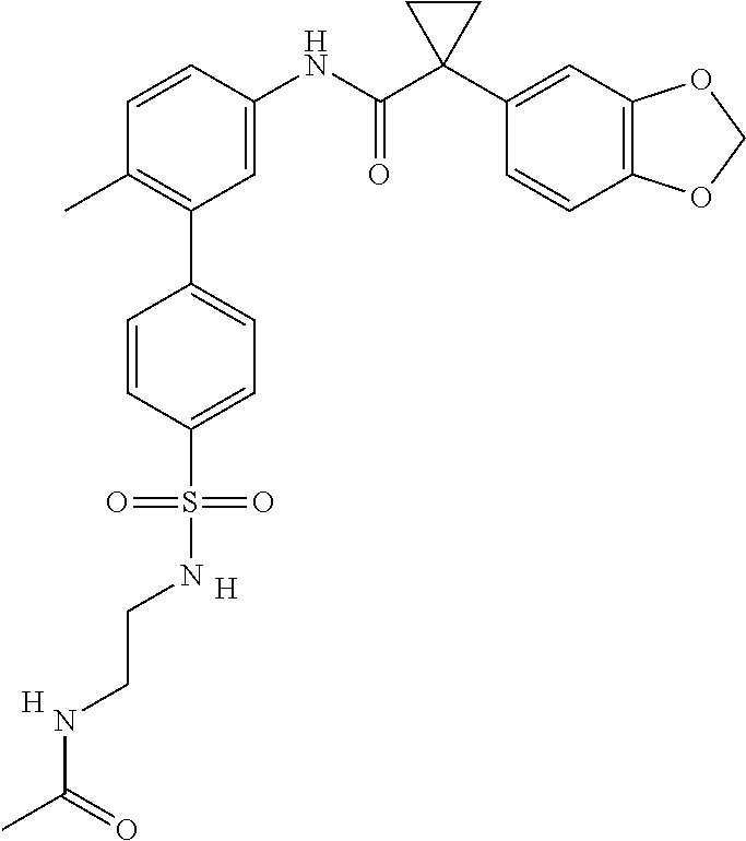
C1=C(NC(C2(C3=CC4=C(C=C3)OCO4)CC2)=O)C=CC(C)=C1C1=CC=C(S(NCCNC(C)=O)(=O)=O)C=C1.[H].[H]
